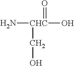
N[CHC](O)(=O)CO
